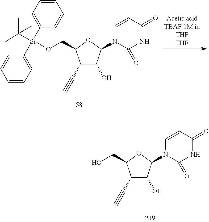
C1(C#C)C(O)C(N2C(=O)NC(=O)C=C2)OC1CO[Si](C(C)(C)C)(C1=CC=CC=C1)C1=CC=CC=C1.C1(C#C)C(O)C(N2C(=O)NC(=O)C=C2)OC1CO
